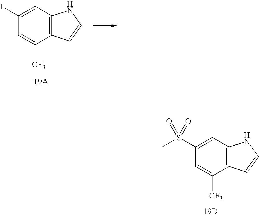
C1(S(C)(=O)=O)=CC2=C(C([CF3])=C1)C=CN2.[19B].C1(I)=CC2=C(C([CF3])=C1)C=CN2
